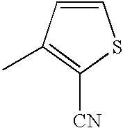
C1=CC(C)=C([CN])S1
